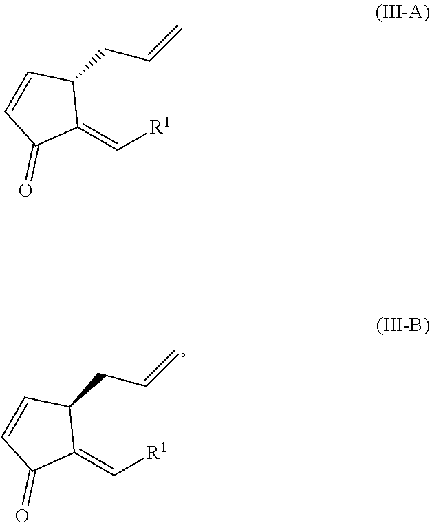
C1=CC(CC=C)C(=C[R1])C1=O.C1=CC(CC=C)C(=C[R1])C1=O
